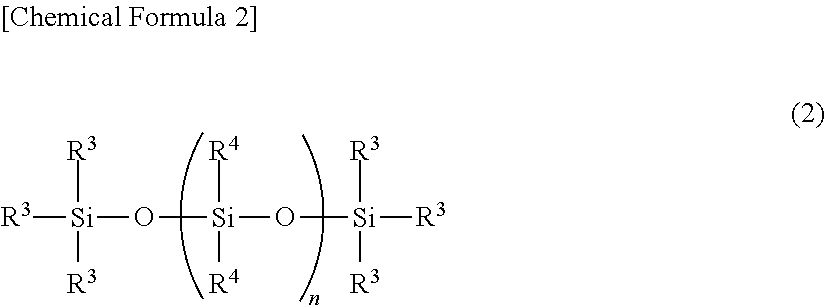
[R3][Si](O[Si](O[Si]([R3])([R3])[R3])([R4])[R4])([R3])[R3]
